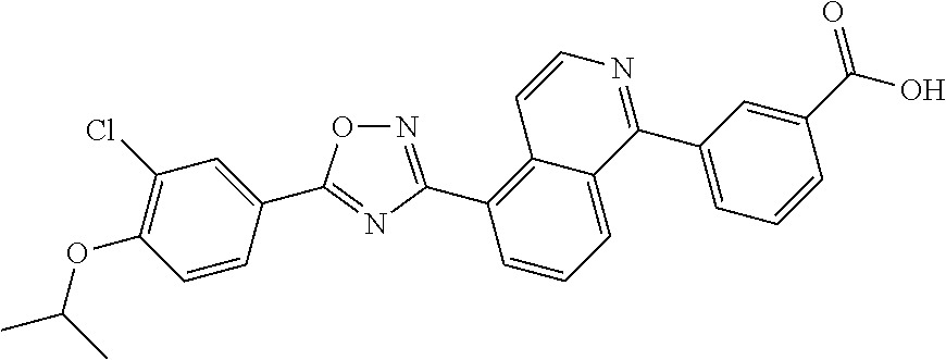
N1=C(C2=C3C(=CC=C2)C(C2=CC=CC(C(O)=O)=C2)=NC=C3)N=C(C2=CC(Cl)=C(OC(C)C)C=C2)O1
